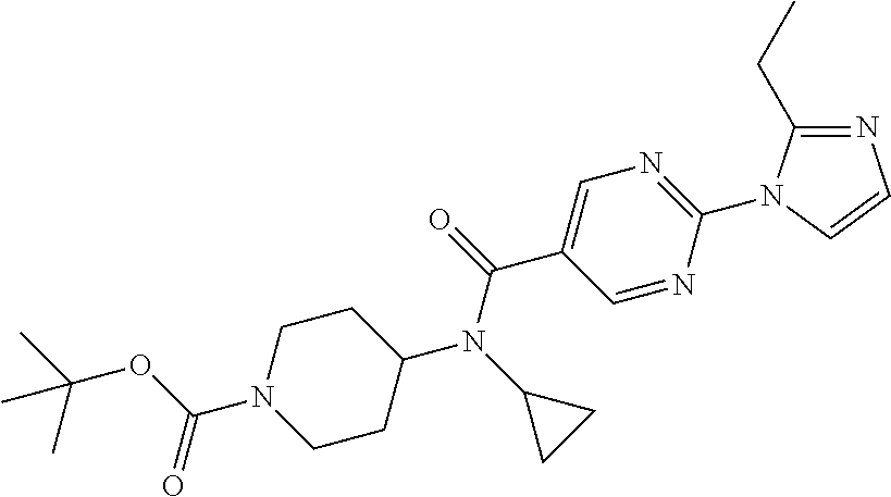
N1=C(CC)N(C2=NC=C(C(=O)N(C3CC3)C3CCN(C(OC(C)(C)C)=O)CC3)C=N2)C=C1
